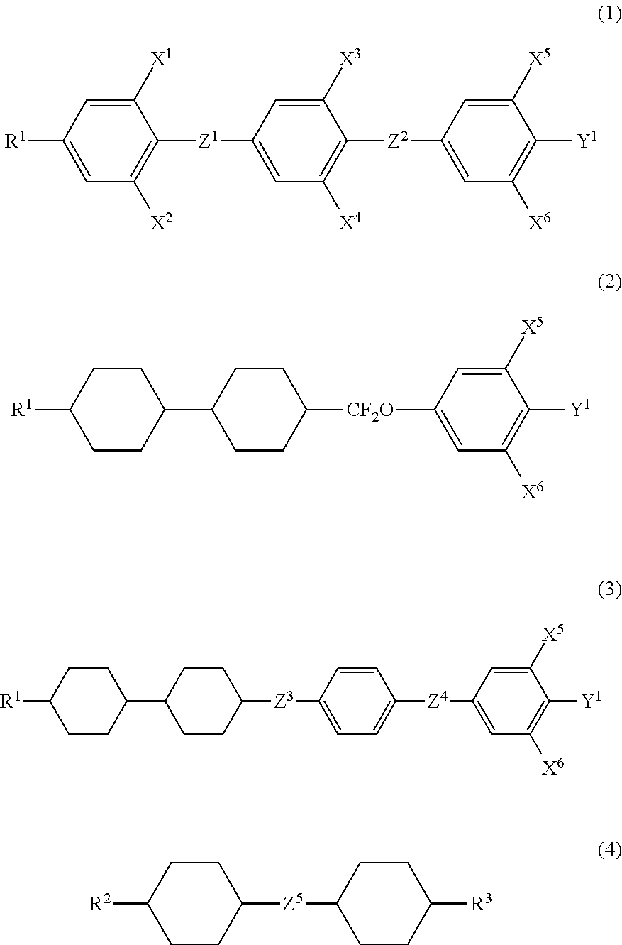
C1([R1])=CC([X2])=C([Z1]C2=CC([X4])=C([Z2]C3=CC([X6])=C([Y1])C([X5])=C3)C([X3])=C2)C([X1])=C1.C1([R1])CCC(C2CCC([CF2O]C3=CC([X6])=C([Y1])C([X5])=C3)CC2)CC1.C1(C2CCC([R1])CC2)CCC([Z3]C2=CC=C([Z4]C3=CC([X6])=C([Y1])C([X5])=C3)C=C2)CC1.C1([R2])CCC([Z5]C2CCC([R3])CC2)CC1
